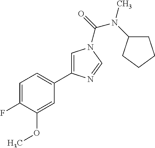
C1=C(F)C(OC)=CC(C2=CN(C(=O)N(C)C3CCCC3)C=N2)=C1
